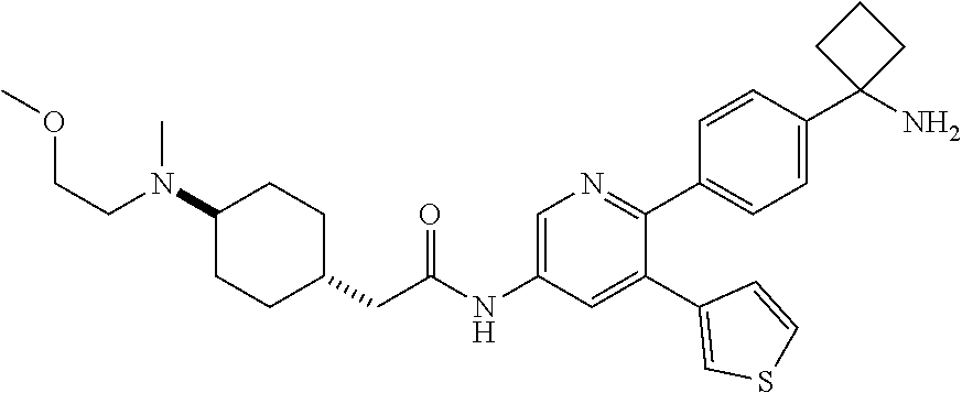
O(CCN(C)C1CCC(CC(NC2=CN=C(C3=CC=C(C4(N)CCC4)C=C3)C(C3=CSC=C3)=C2)=O)CC1)C
